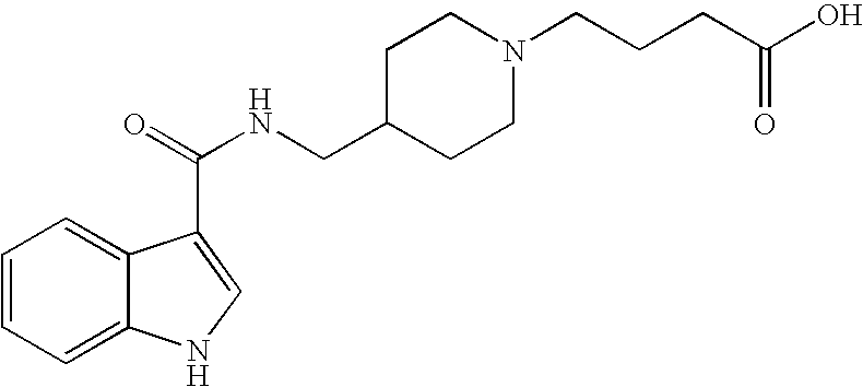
C1=CC=C2C(=C1)C(C(NCC1CCN(CCCC(=O)O)CC1)=O)=CN2
